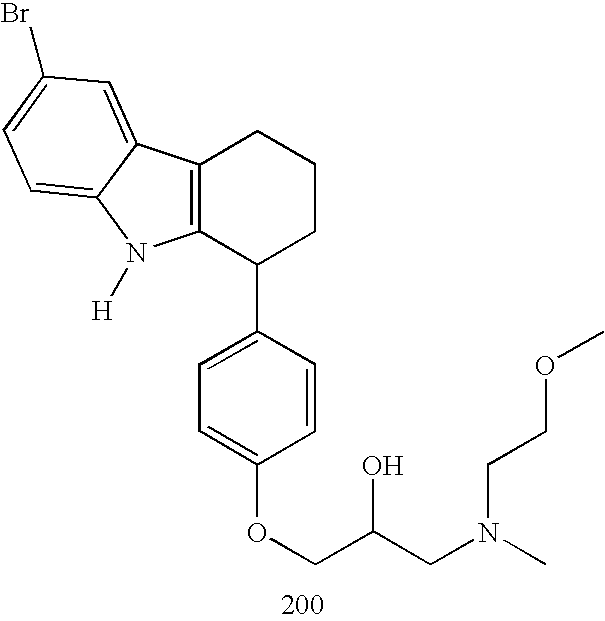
C12=C(C(C3=CC=C(OCC(CN(C)CCOC)O)C=C3)CCC1)N([H])C1=CC=C(Br)C=C21
